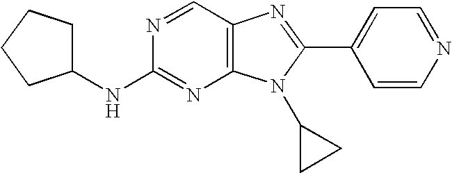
C1(NC2=NC3=C(C=N2)N=C(C2=CC=NC=C2)N3C2CC2)CCCC1
